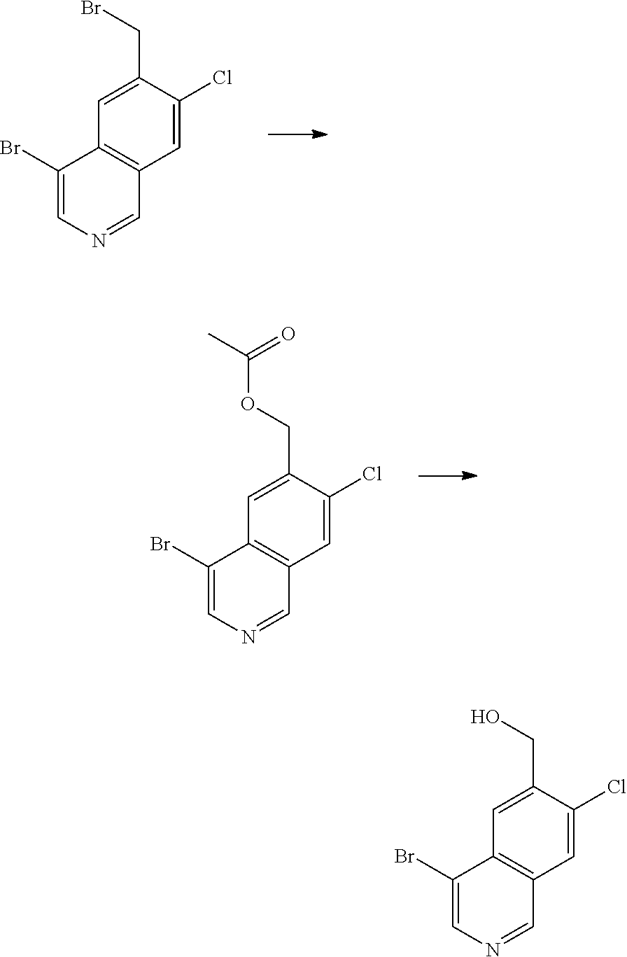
C1(Br)=CN=CC2=C1C=C(CBr)C(Cl)=C2.C1(Br)=CN=CC2=C1C=C(COC(=O)C)C(Cl)=C2.C1(Br)=CN=CC2=C1C=C(CO)C(Cl)=C2
